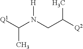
[Q1]C(N(CC([Q2])C)[H])C
